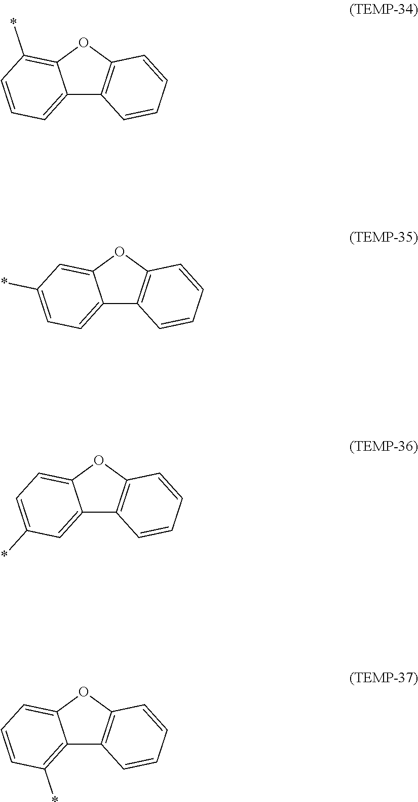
C12=CC=CC(*)=C1OC1=C2C=CC=C1.C12=CC=C(*)C=C1OC1=C2C=CC=C1.C12=CC(*)=CC=C1OC1=C2C=CC=C1.C12=C(*)C=CC=C1OC1=C2C=CC=C1
